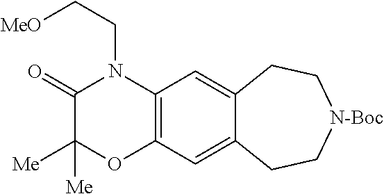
C1(=O)C([Me])([Me])OC2=C(N1CC[MeO])C=C1C(=C2)CC[N-Boc]CC1
